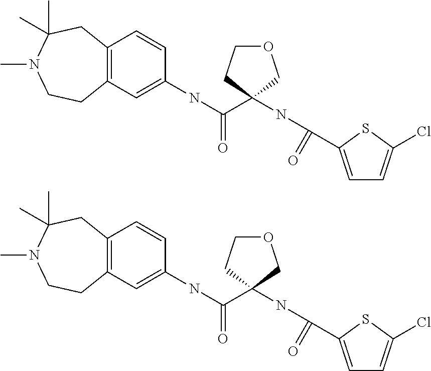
C12=C(CC(C)(C)N(C)CC1)C=CC(NC(=O)C1(NC(=O)C3=CC=C(Cl)S3)COCC1)=C2.C12=C(CC(C)(C)N(C)CC1)C=CC(NC(=O)C1(NC(=O)C3=CC=C(Cl)S3)COCC1)=C2
